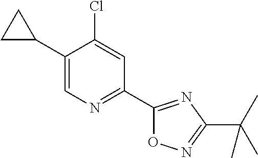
C1(C2CC2)=CN=C(C2=NC(C(C)(C)C)=NO2)C=C1Cl
